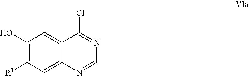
C1(O)=C([R1])C=C2C(=C1)C(Cl)=NC=N2
